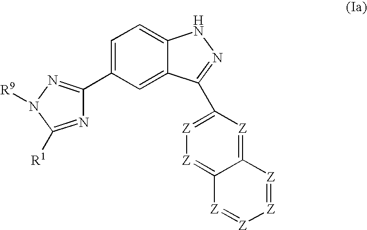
N1=C([R1])N([R9])N=C1C1=CC=C2C(=C1)C(C1=[Z][Z]=C3C(=[Z]1)[Z]=[Z][Z]=[Z]3)=NN2
